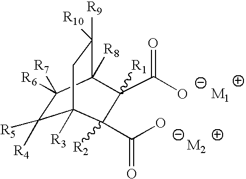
C1([R5])([R4])C([R7])([R6])C2([R8])C([R9])([R10])CC1([R3])C(C(O)=O)([R2])C2([R1])C(O)=O
